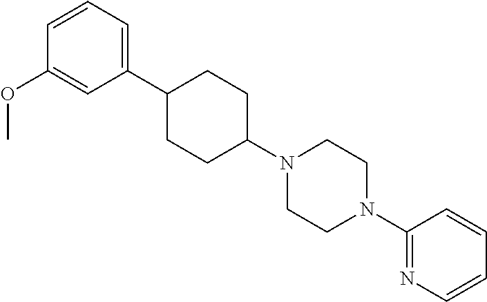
C1(C2CCC(N3CCN(C4=NC=CC=C4)CC3)CC2)=CC=CC(OC)=C1
